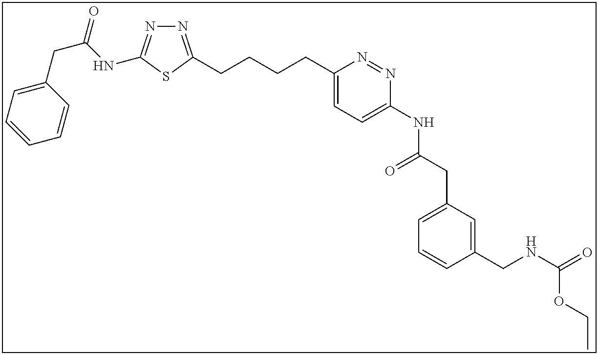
N1=C(CCCCC2=CC=C(NC(CC3=CC=CC(CNC(=O)OCC)=C3)=O)N=N2)SC(NC(CC2=CC=CC=C2)=O)=N1
